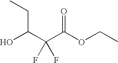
OC(C(C(OCC)=O)(F)F)CC
